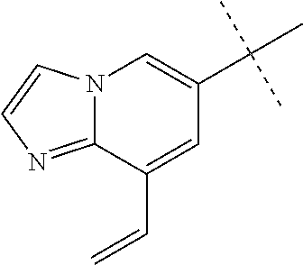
N12C(=NC=C1)C(C=C)=CC(C(C)(C)C)=C2
